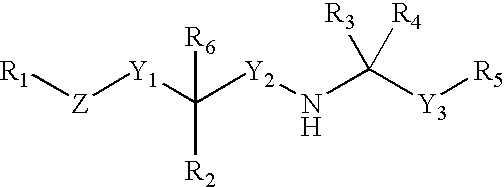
[R1][Z][Y1]C([Y2]NC([Y3][R5])([R4])[R3])([R2])[R6]
